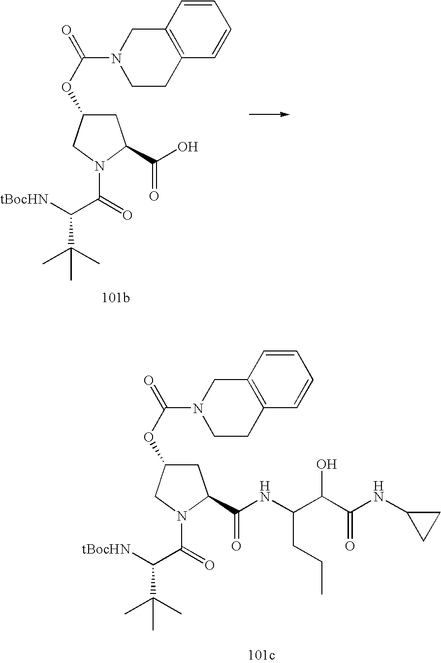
C1C(OC(N2CCC3=C(C2)C=CC=C3)=O)CN(C(C([tBocHN])C(C)(C)C)=O)C1C(=O)NC(C(C(=O)NC1CC1)O)CCC.C1C(OC(N2CCC3=C(C2)C=CC=C3)=O)CN(C(C([tBocHN])C(C)(C)C)=O)C1C(O)=O
